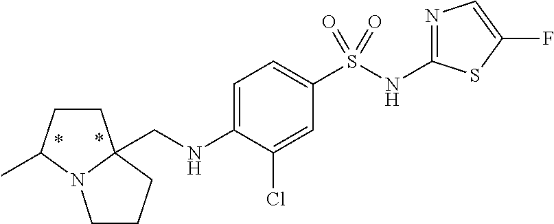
C1CC(C)N2C1(CNC1=CC=C(S(NC3=NC=C(F)S3)(=O)=O)C=C1Cl)CCC2
